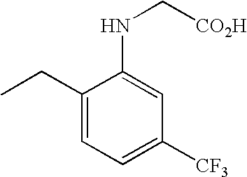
CCC1=CC=C([CF3])C=C1NC[CO2H]
